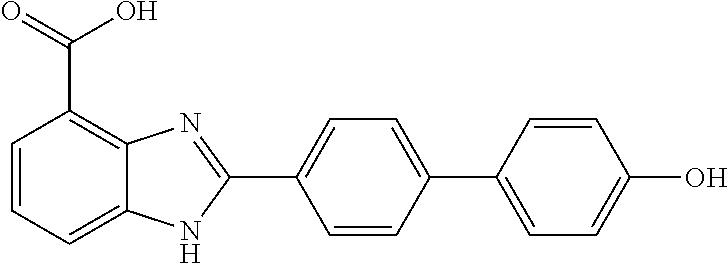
C1=CC(C2=CC=C(O)C=C2)=CC=C1C1=NC2=C(C(=O)O)C=CC=C2N1
